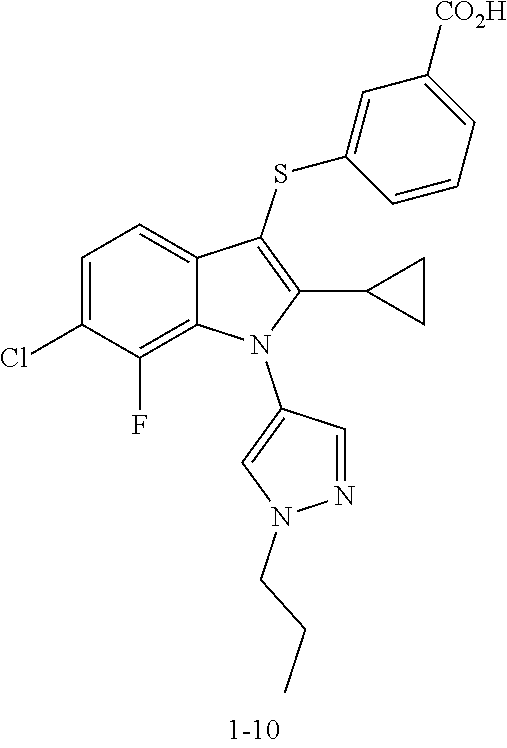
C1=C(Cl)C(F)=C2C(=C1)C(SC1=CC([CO2H])=CC=C1)=C(C1CC1)N2C1=CN(CCC)N=C1
